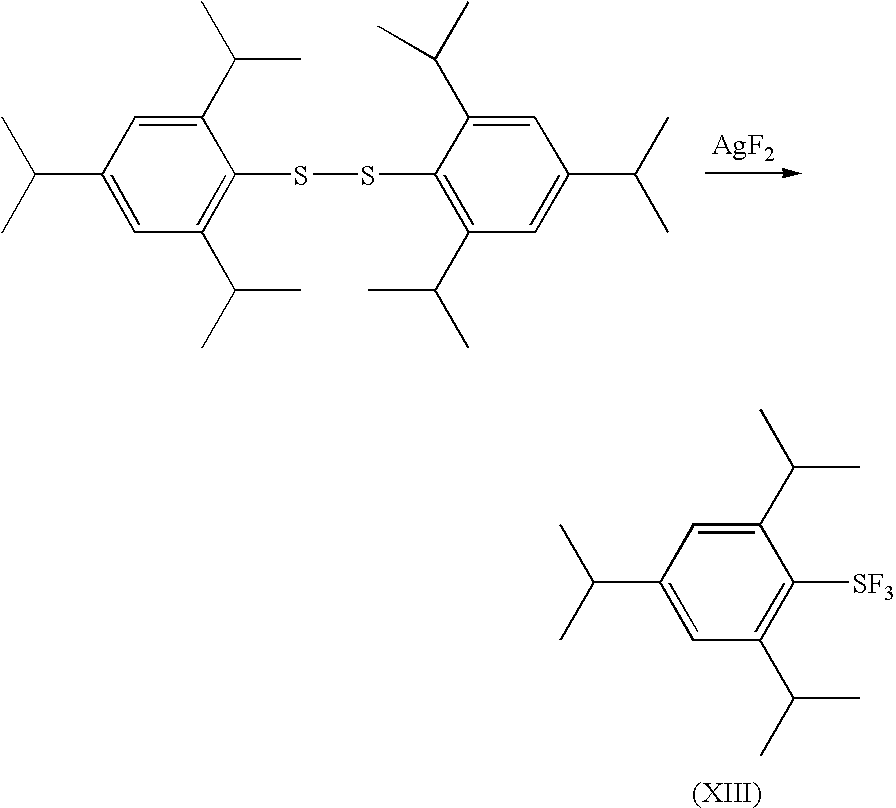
C1(C(C)C)=CC(C(C)C)=C(SSC2=C(C(C)C)C=C(C(C)C)C=C2C(C)C)C(C(C)C)=C1.[AgF2].C1(C(C)C)=CC(C(C)C)=C([SF3])C(C(C)C)=C1
